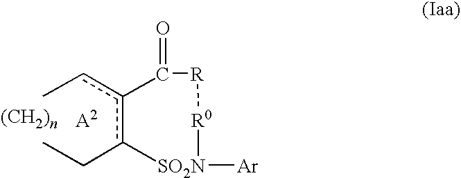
Ccc1c(CC)[SO2N]([Ar])[R0][R]C1=O.[A2]
